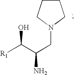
[R1]C(C(CN1CCCC1)N)O
